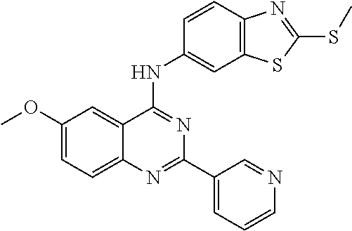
COC1=CC=C2C(=C1)C(NC1=CC3=C(C=C1)N=C(SC)S3)=NC(C1=CC=CN=C1)=N2
